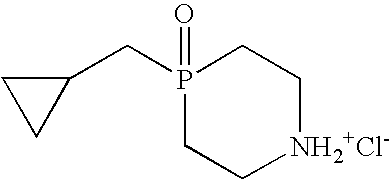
P1(CC2CC2)(=O)CC[NH2+Cl-]CC1
